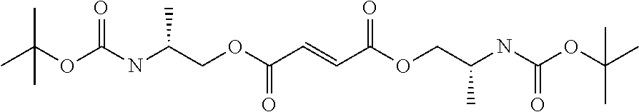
C(OC(NC(COC(C=CC(OCC(NC(OC(C)(C)C)=O)C)=O)=O)C)=O)(C)(C)C
